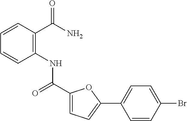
C1=CC(C(N)=O)=C(NC(C2=CC=C(C3=CC=C(Br)C=C3)O2)=O)C=C1
